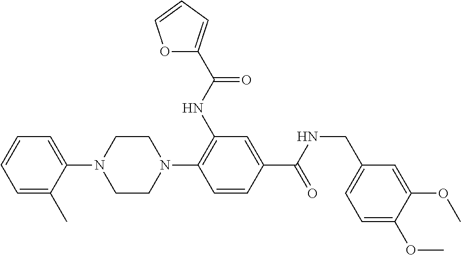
C1=C(C)C(N2CCN(C3=C(NC(=O)C4=CC=CO4)C=C(C(=O)NCC4=CC=C(OC)C(OC)=C4)C=C3)CC2)=CC=C1
